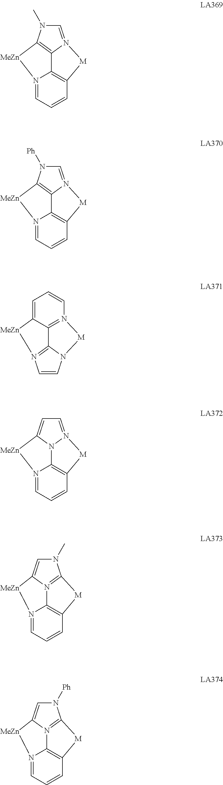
N1(C)C=N2C3=C1[MeZn]N1=CC=CC(=C31)[M]2.N1([Ph])C=N2C3=C1[MeZn]N1=CC=CC(=C31)[M]2.C1=CN2C3=N1[MeZn]C1=CC=CN(=C31)[M]2.C1=C2N3N(=C1)[M]C1=C3N(=CC=C1)[MeZn]2.C1=C2N3=C(N1C)[M]C1=C3N(=CC=C1)[MeZn]2.C1=C2N3=C(N1[Ph])[M]C1=C3N(=CC=C1)[MeZn]2
